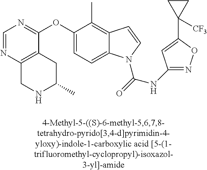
C1(OC2=NC=NC3=C2CC(C)NC3)=CC=C2C(=C1C)C=CN2C(=O)NC1=NOC(C2([CF3])CC2)=C1
